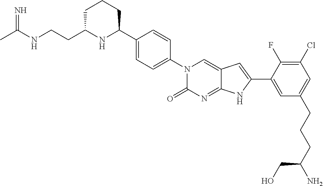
C1(C2=CC=C(N3C(=O)N=C4C(=C3)C=C(C3=CC(CCCC(N)CO)=CC(Cl)=C3F)N4)C=C2)NC(CCNC(C)=N)CCC1
